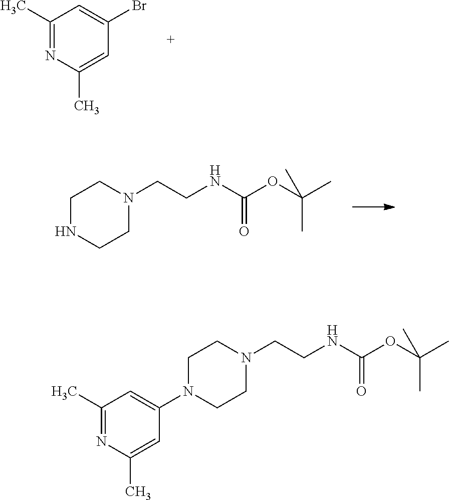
C1(C)=NC(C)=CC(Br)=C1.N1CCN(CCNC(OC(C)(C)C)=O)CC1.N1(C2=CC(C)=NC(C)=C2)CCN(CCNC(OC(C)(C)C)=O)CC1
